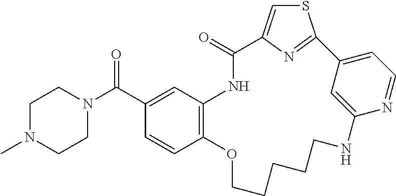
C12=C(C=C(C(N3CCN(C)CC3)=O)C=C1)NC(=O)C1=CSC(=N1)C1=CC=NC(=C1)NCCCCCO2
